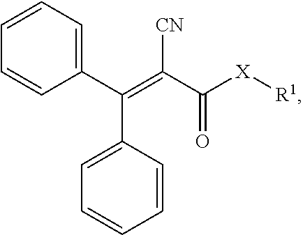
C(C1=CC=CC=C1)(C1=CC=CC=C1)=C(C([X][R1])=O)[CN]
